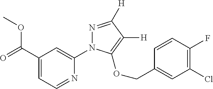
O(C(C1=CC=NC(N2N=C([H])C([H])=C2OCC2=CC(Cl)=C(F)C=C2)=C1)=O)C
